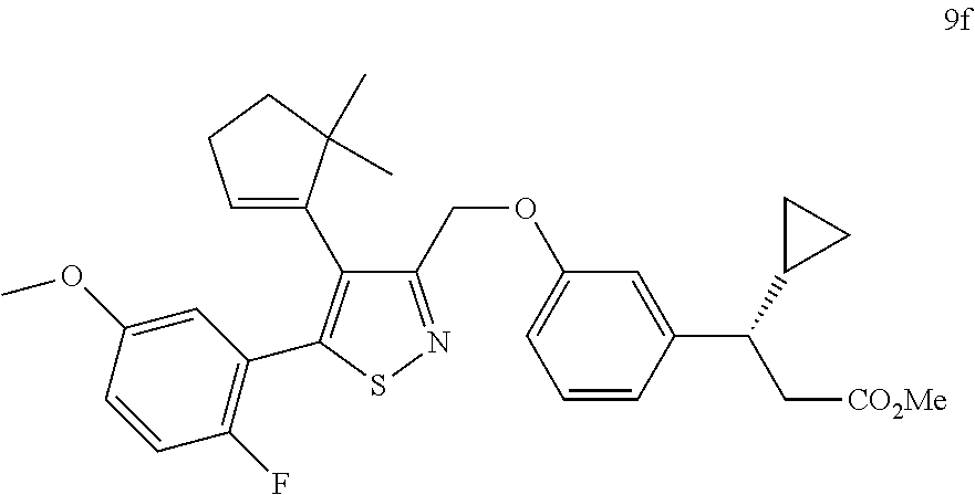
C1=CC(C(C2CC2)C[CO2Me])=CC(OCC2=NSC(C3=C(F)C=CC(OC)=C3)=C2C2=CCCC2(C)C)=C1
